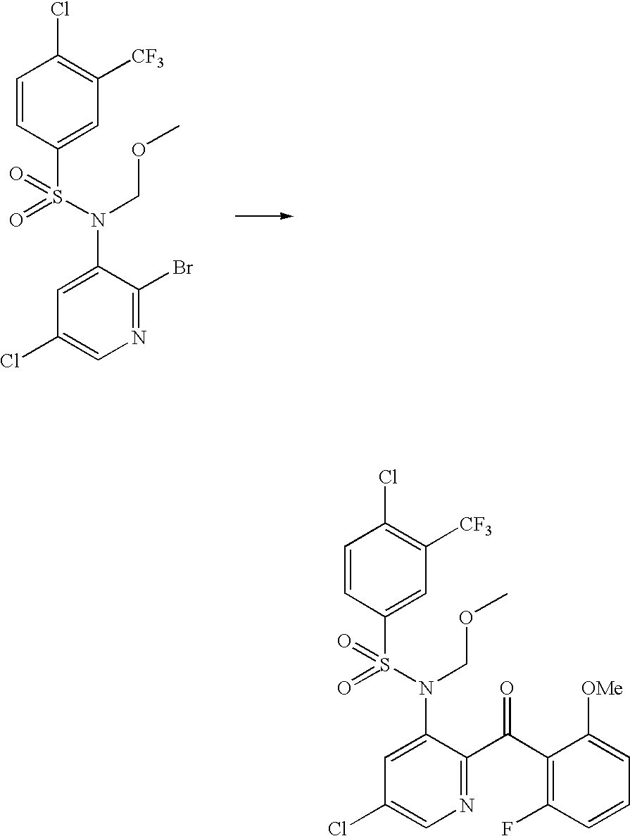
C1=CC(S(N(C2=CC(Cl)=CN=C2Br)COC)(=O)=O)=CC([CF3])=C1Cl.C1=CC(S(N(C2=CC(Cl)=CN=C2C(C2=C(F)C=CC=C2[OMe])=O)COC)(=O)=O)=CC([CF3])=C1Cl
